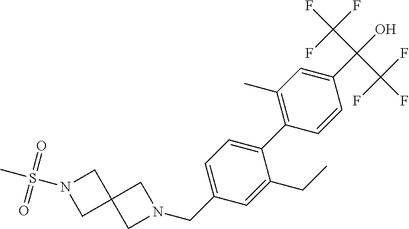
C12(CN(CC3=CC=C(C4=C(C)C=C(C(O)(C(F)(F)F)C(F)(F)F)C=C4)C(CC)=C3)C1)CN(S(C)(=O)=O)C2
